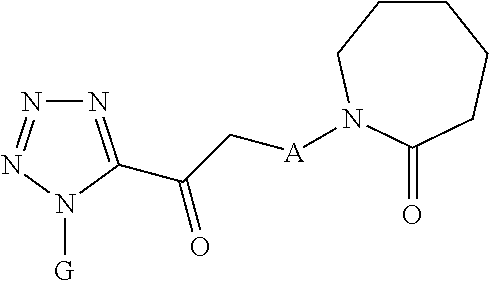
N1=C(C(=O)C[A]N2CCCCCC2=O)N([G])N=N1
